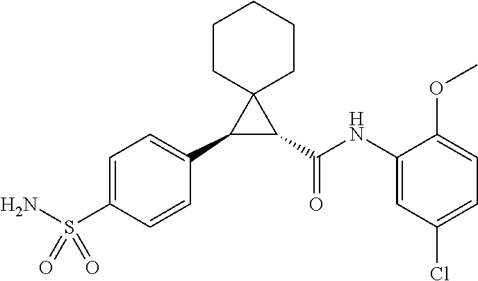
C1(C2=CC=C(S(N)(=O)=O)C=C2)C(C(NC2=CC(Cl)=CC=C2OC)=O)C12CCCCC2
